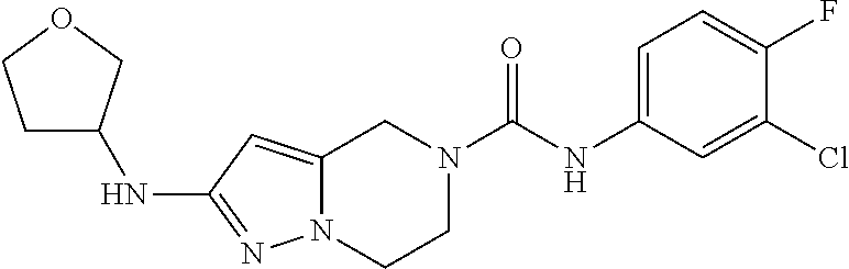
C1C(NC2=NN3C(=C2)CN(C(NC2=CC=C(F)C(Cl)=C2)=O)CC3)COC1
